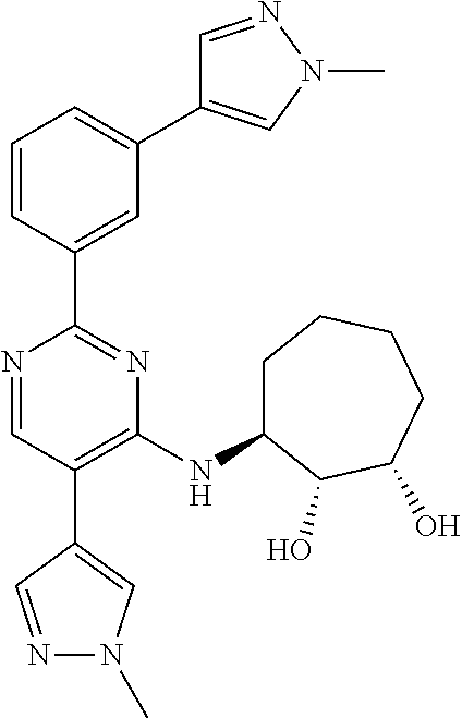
N1=CC(C2=CN(C)N=C2)=C(NC2CCCCC(O)C2O)N=C1C1=CC(C2=CN(C)N=C2)=CC=C1
